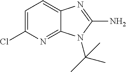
C1=C(Cl)N=C2C(=C1)N=C(N)N2C(C)(C)C
